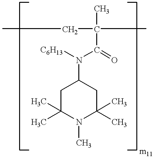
CCC(C)(C)C(N(C1CC(C)(C)N(C)C(C)(C)C1)[C6H13])=O
